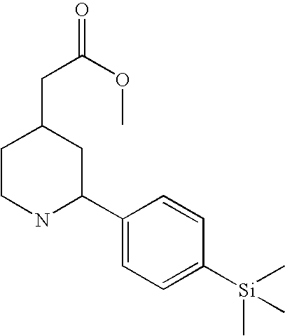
C1CNC(C2=CC=C([Si](C)(C)C)C=C2)CC1CC(=O)OC
